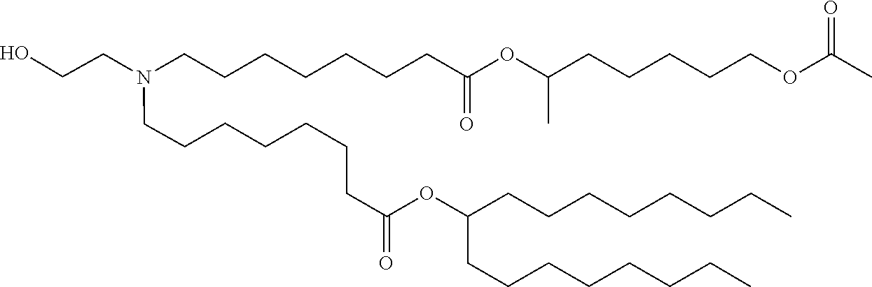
C(CC)CCCCCC(OC(CCCCCCCN(CCCCCCCC(OC(CCCCCOC(C)=O)C)=O)CCO)=O)CCCCCCCC
